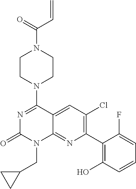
C12=CC(Cl)=C(C3=C(O)C=CC=C3F)N=C1N(CC1CC1)C(=O)N=C2N1CCN(C(=O)C=C)CC1
